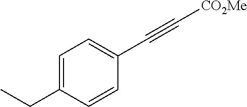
C1=C(CC)C=CC(C#C[CO2Me])=C1
